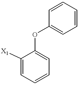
C1([X1])=CC=CC=C1OC1=CC=CC=C1
